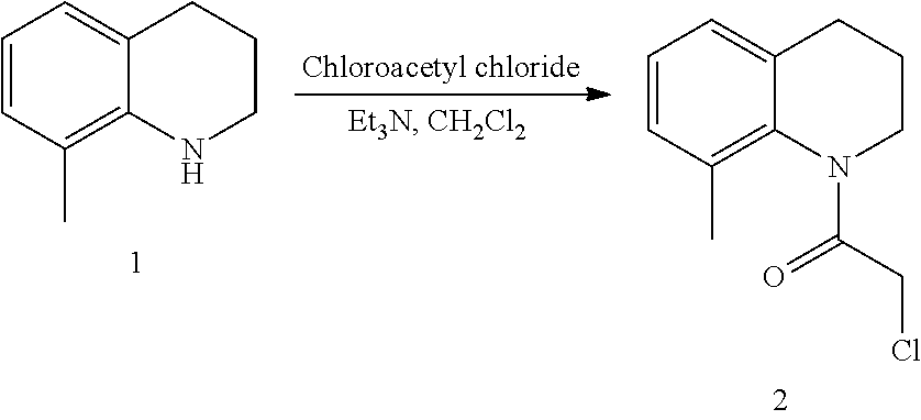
C1=CC(C)=C2C(=C1)CCCN2.C1=CC(C)=C2C(=C1)CCCN2C(=O)CCl
